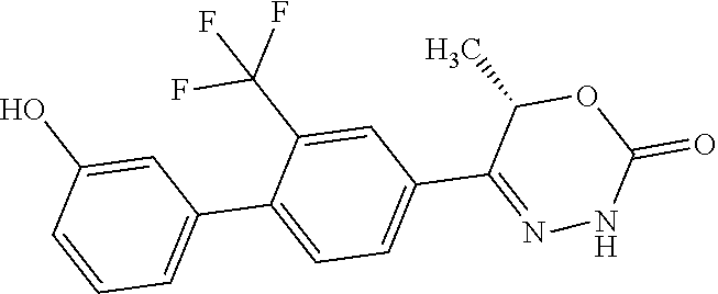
C1=CC=C(C2=CC=C(C3=NNC(=O)OC3C)C=C2C(F)(F)F)C=C1O
